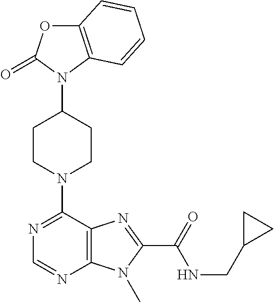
C12=C(N(C3CCN(C4=NC=NC5=C4N=C(C(=O)NCC4CC4)N5C)CC3)C(=O)O1)C=CC=C2
